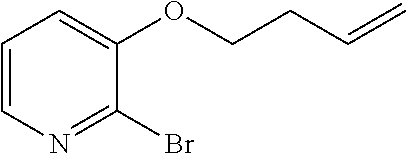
C1=CN=C(Br)C(OCCC=C)=C1
